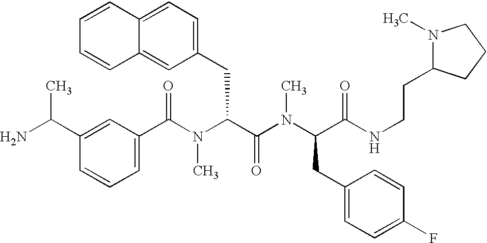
C1(C(N(C(C(N(C(C(NCCC2N(C)CCC2)=O)CC2=CC=C(F)C=C2)C)=O)CC2=CC=C3C(=C2)C=CC=C3)C)=O)=CC=CC(C(N)C)=C1
